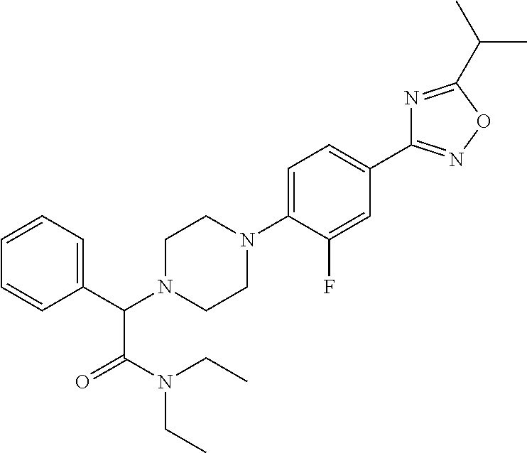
C1(C(N2CCN(C3=CC=C(C4=NOC(C(C)C)=N4)C=C3F)CC2)C(N(CC)CC)=O)=CC=CC=C1
